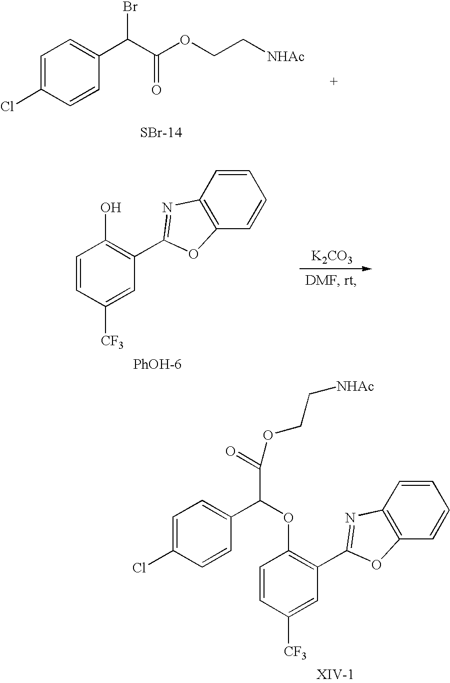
C1=CC([CF3])=CC(C2=NC3=C(C=CC=C3)O2)=C1OC(C(=O)OCC[NHAc])C1=CC=C(Cl)C=C1.C1=C(Cl)C=CC(C(C(OCC[NHAc])=O)Br)=C1.[SBr-14].C1=CC([CF3])=CC(C2=NC3=C(C=CC=C3)O2)=C1O.[K2CO3]
